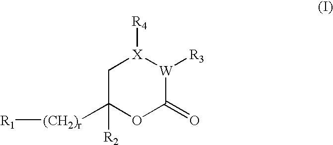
C1C([(CH2)r][R1])([R2])OC(=O)[W]([R3])[X]1[R4]
